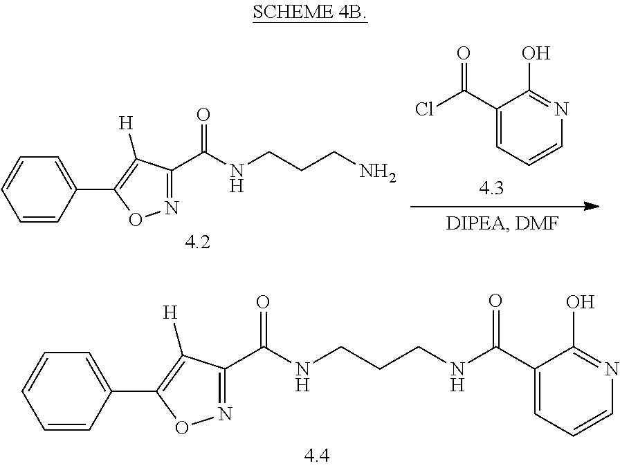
N1=C(C(NCCCNC(C2=CC=CN=C2O)=O)=O)C([H])=C(C2=CC=CC=C2)O1.C1=CC=C(C(Cl)=O)C(O)=N1.N1=C(C(NCCCN)=O)C([H])=C(C2=CC=CC=C2)O1
